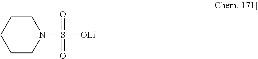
N1(S([OLi])(=O)=O)CCCCC1
